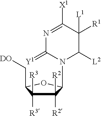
C1([R2])([R2])C([R3])([R3])C(C[OD])OC1N1C([L2])C([R1])([L1])C([X1])=NC1=[Y1]
